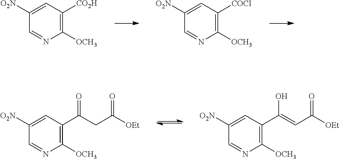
C1([O2N])=CC([CO2H])=C([OCH3])N=C1.C1([O2N])=CC([COCl])=C([OCH3])N=C1.C1([O2N])=CC(C(CC([OEt])=O)=O)=C([OCH3])N=C1.C1([O2N])=CC(C(=CC([OEt])=O)O)=C([OCH3])N=C1
